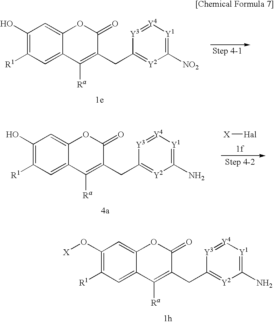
C1(O)=C([R1])C=C2C(=C1)OC(=O)C(CC1=[Y2]C([NO2])=[Y1][Y4]=[Y3]1)=C2[Ra].C1(O[X])=C([R1])C=C2C(=C1)OC(=O)C(CC1=[Y2]C(N)=[Y1][Y4]=[Y3]1)=C2[Ra].C1(O)=C([R1])C=C2C(=C1)OC(=O)C(CC1=[Y2]C(N)=[Y1][Y4]=[Y3]1)=C2[Ra].[X][Hal]
